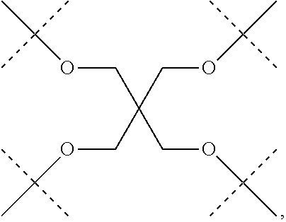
C(OC(C)(C)C)C(COC(C)(C)C)(COC(C)(C)C)COC(C)(C)C
